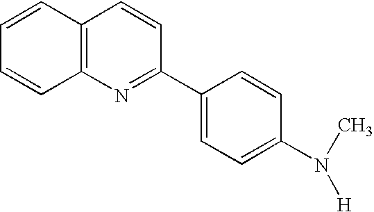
C1=CC2=C(C=C1)N=C(C1=CC=C(N(C)[H])C=C1)C=C2
